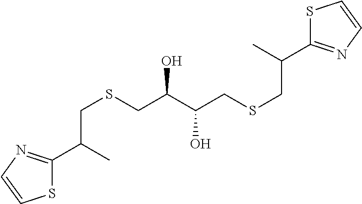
S1C(C(CSCC(O)C(O)CSCC(C)C2=NC=CS2)C)=NC=C1
